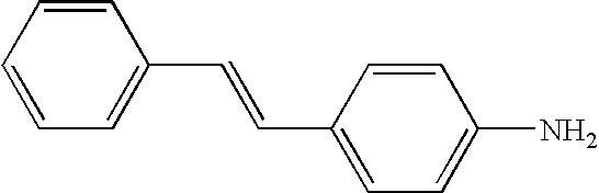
C1=CC=CC=C1C=CC1=CC=C(N)C=C1
